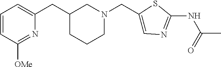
C1=CC([OMe])=NC(CC2CN(CC3=CN=C(NC(=O)C)S3)CCC2)=C1
